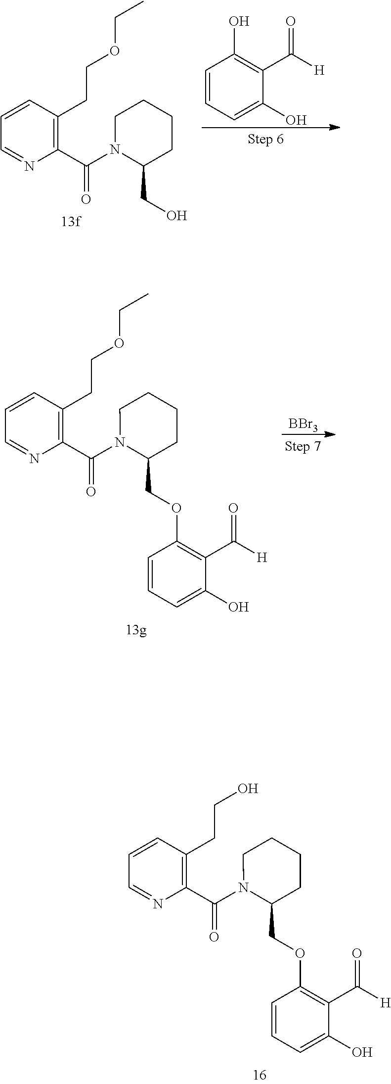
C1=CC(CCO)=C(C(N2C(COC3=C(C([H])=O)C(O)=CC=C3)CCCC2)=O)N=C1.C1=CC(CCOCC)=C(C(N2C(CO)CCCC2)=O)N=C1.C1=CC=C(O)C(C([H])=O)=C1O.[BBr3].C1=CC(CCOCC)=C(C(N2C(COC3=C(C([H])=O)C(O)=CC=C3)CCCC2)=O)N=C1
